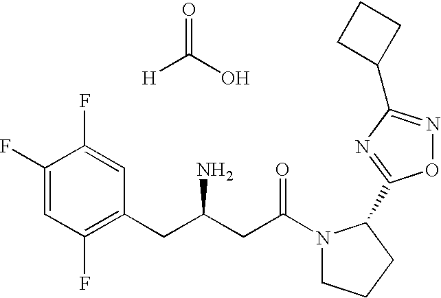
C1(F)=CC(F)=C(CC(CC(N2CCCC2C2=NC(C3CCC3)=NO2)=O)N)C=C1F.O=C(O)[H]
